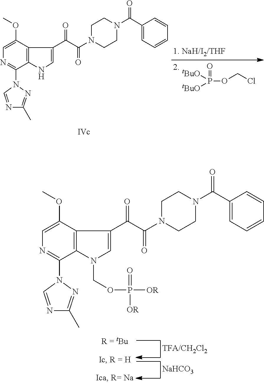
[NaHCO3].C1=C(OC)C2=C(C(N3C=NC(C)=N3)=N1)N(COP([OR])([OR])=O)C=C2C(C(N1CCN(C(C2=CC=CC=C2)=O)CC1)=O)=O.[tBuO]P([tBuO])(OCCl)=O.C1=C(OC)C2=C(C(N3C=NC(C)=N3)=N1)NC=C2C(C(N1CCN(C(C2=CC=CC=C2)=O)CC1)=O)=O
